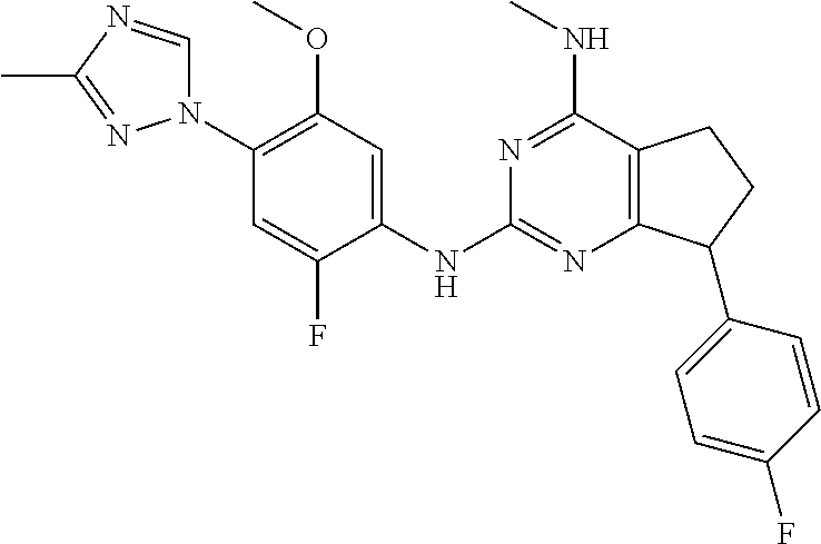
C1(N2C=NC(C)=N2)=C(OC)C=C(NC2=NC3=C(C(NC)=N2)CCC3C2=CC=C(F)C=C2)C(F)=C1
